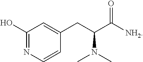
C1=C(CC(C(=O)[NH2])N(C)C)C=CN=C1O
